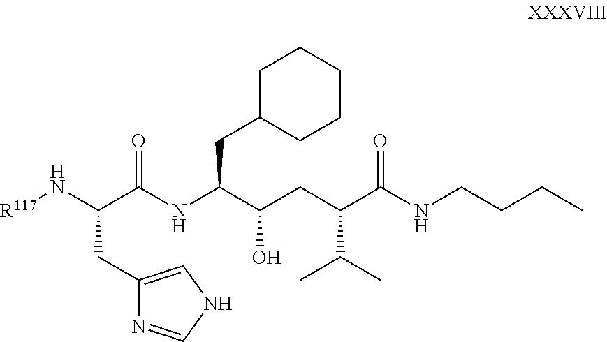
C1C(CC(NC(C(N[R117])CC2=CNC=N2)=O)C(CC(C(NCCCC)=O)C(C)C)O)CCCC1
